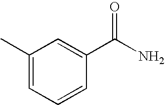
C1=CC(C(N)=O)=CC(C)=C1
